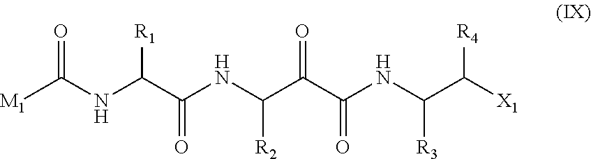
[M1]C(NC(C(NC(C(C(NC(C([X1])[R4])[R3])=O)=O)[R2])=O)[R1])=O
